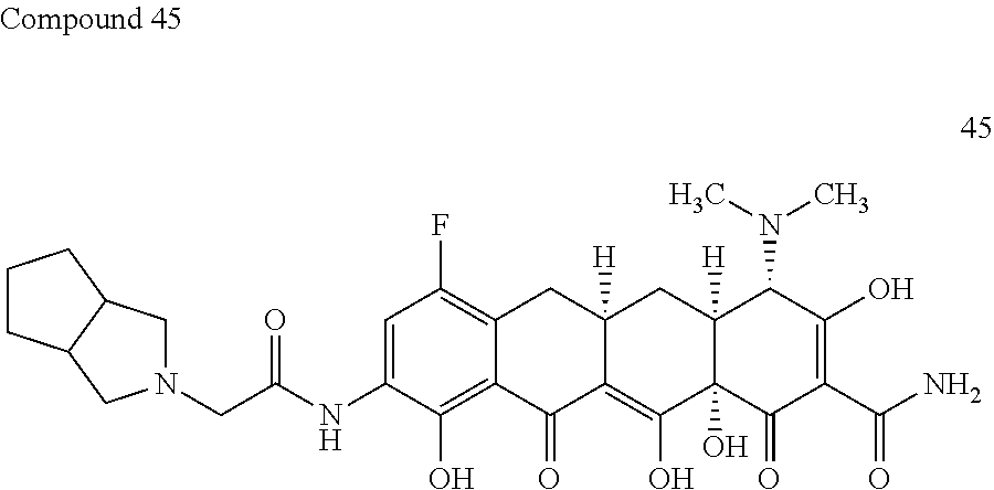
C12([H])C(O)(C(=O)C(C(N)=O)=C(O)C1N(C)C)C(O)=C1C([H])(C2)CC2=C(F)C=C(NC(CN3CC4C(C3)CCC4)=O)C(O)=C2C1=O
